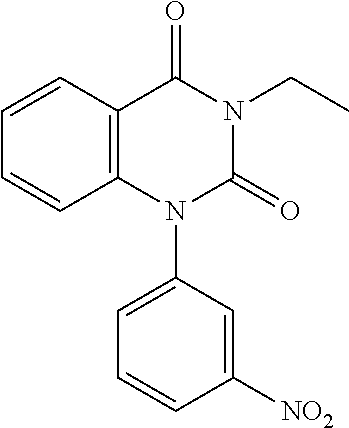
C1=CC2=C(C=C1)N(C1=CC=CC([NO2])=C1)C(=O)N(CC)C2=O
